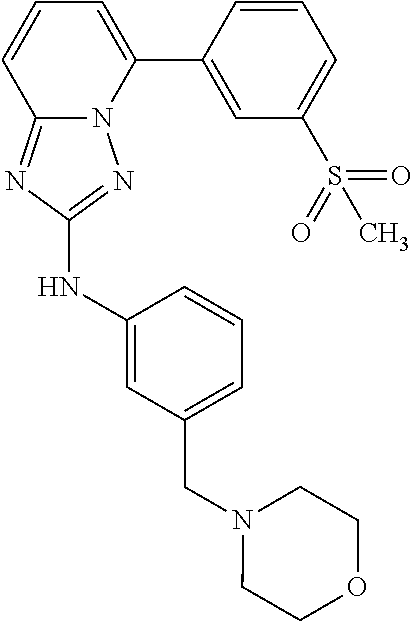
C12=NC(NC3=CC(CN4CCOCC4)=CC=C3)=NN1C(C1=CC(S(C)(=O)=O)=CC=C1)=CC=C2
